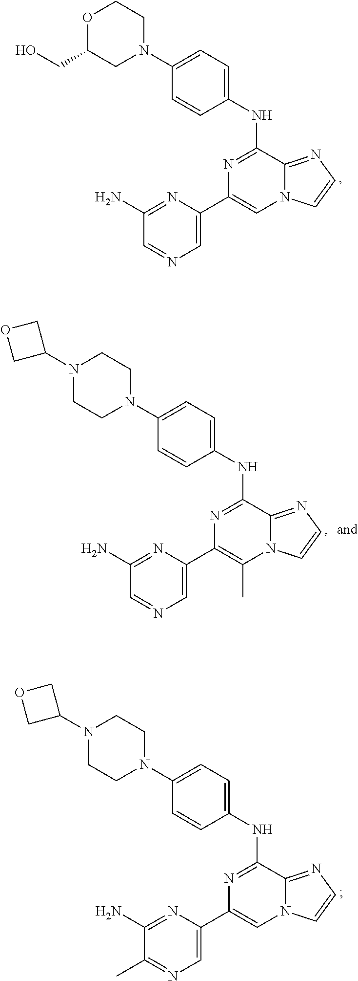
C1=C(N2CCOC(CO)C2)C=CC(NC2=NC(C3=CN=CC(N)=N3)=CN3C2=NC=C3)=C1.C1=C(N2CCN(C3COC3)CC2)C=CC(NC2=NC(C3=CN=CC(N)=N3)=C(C)N3C2=NC=C3)=C1.C1=C(N2CCN(C3COC3)CC2)C=CC(NC2=NC(C3=CN=C(C)C(N)=N3)=CN3C2=NC=C3)=C1
